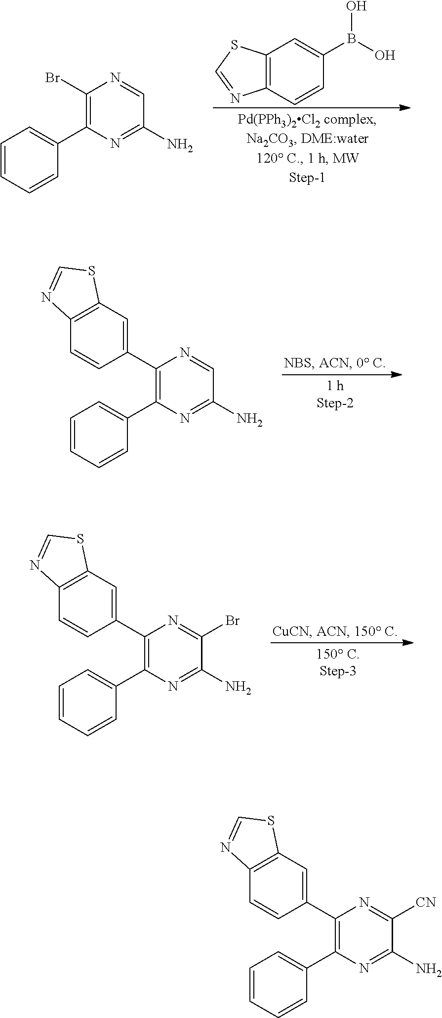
C12=C(C=CC(B(O)O)=C1)N=CS2.C1(Br)=C(C2=CC=CC=C2)N=C(N)C=N1.C1(C2=CC3=C(C=C2)N=CS3)=C(C2=CC=CC=C2)N=C(N)C=N1.C1(C2=CC3=C(C=C2)N=CS3)=C(C2=CC=CC=C2)N=C(N)C(Br)=N1.C1(C2=CC3=C(C=C2)N=CS3)=C(C2=CC=CC=C2)N=C(N)C([CN])=N1
